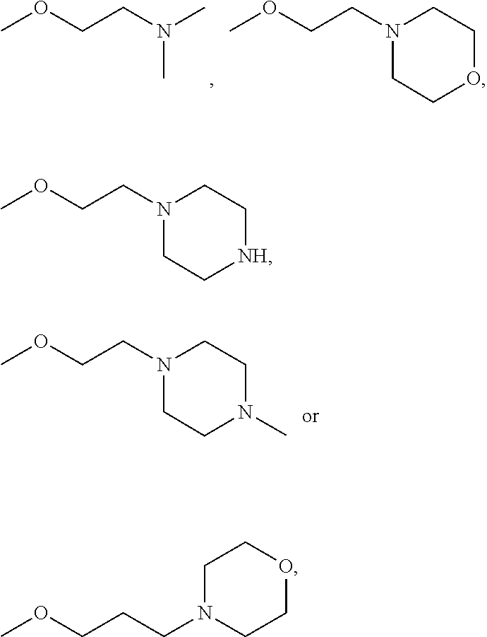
COCCN1CC[NH]CC1.COCCN(C)C.COCCN1CCOCC1.COCCN1CCN(C)CC1.COCCCN1CCOCC1
